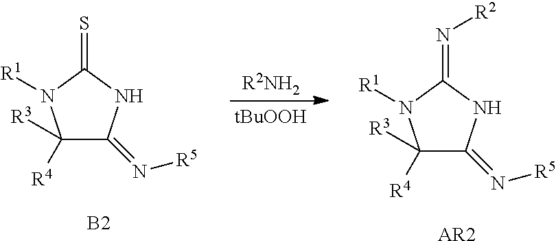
C1([R4])([R3])C(=N[R5])NC(=S)N1[R1].[B2].[tBuOOH].C1([R4])([R3])C(=N[R5])NC(=N[R2])N1[R1].[AR2].[R2NH2]
